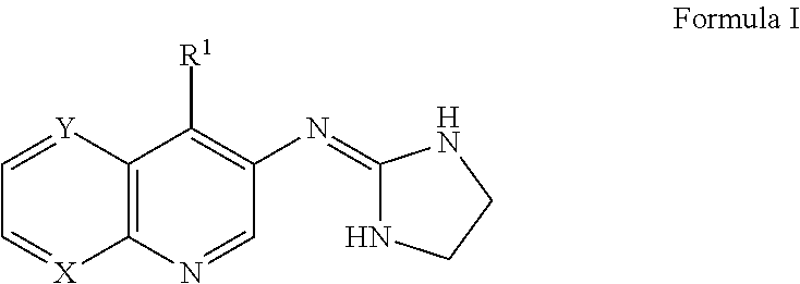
C12=C(N=CC(N=C3NCCN3)=C1[R1])[X]=CC=[Y]2
